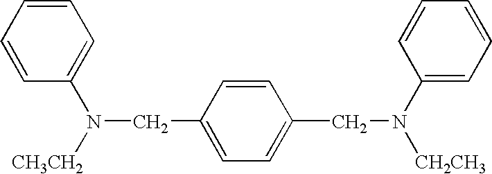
C1=CC=CC(N([CH3CH2])CC2=CC=C(CN([CH2CH3])C3=CC=CC=C3)C=C2)=C1
